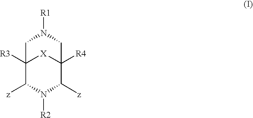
C12([R3])C([z])N([R2])C([z])C([R4])([X]1)CN([R1])C2
